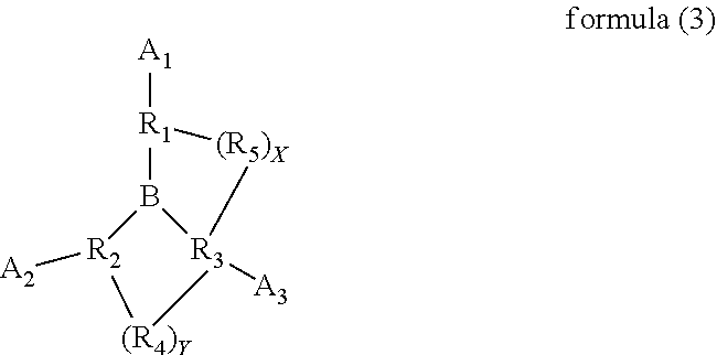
[R1]1([A1])B2[R3]([A3])([(R4)Y][R2]2[A2])[(R5)X]1
